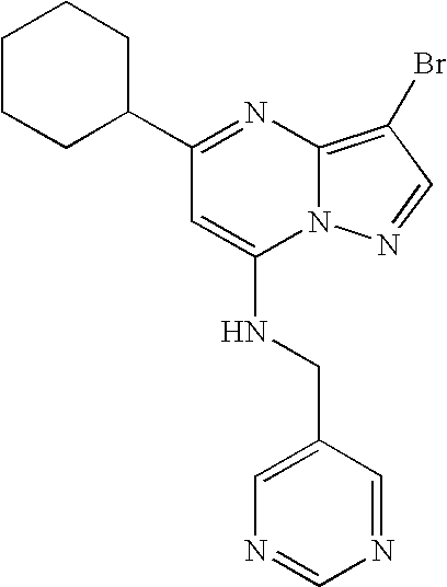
C1CCC(C2=NC3=C(Br)C=NN3C(NCC3=CN=CN=C3)=C2)CC1
